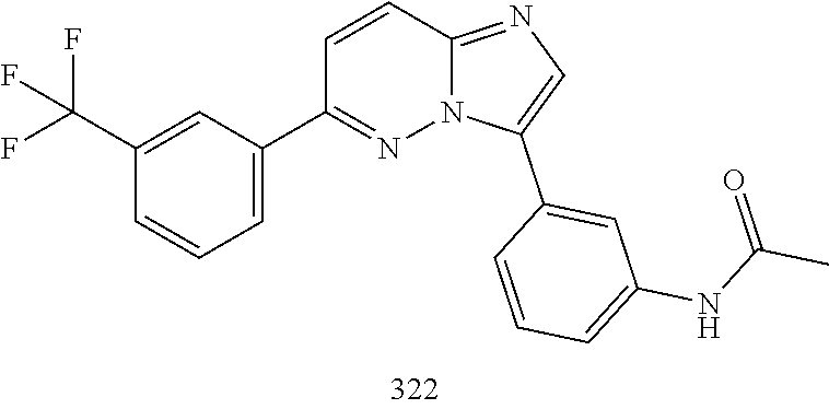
C1(C2=CC=CC(C(F)(F)F)=C2)=NN2C(=NC=C2C2=CC(NC(=O)C)=CC=C2)C=C1
